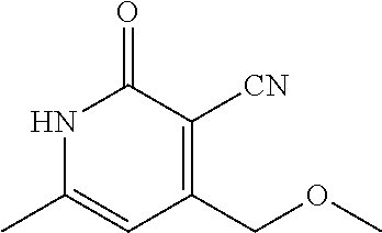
[CN]C1=C(COC)C=C(C)NC1=O
